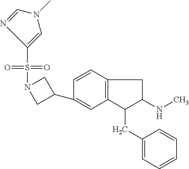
C1=CC2=C(C=C1C1CN(S(=O)(=O)C3=CN(C)C=N3)C1)C(CC1=CC=CC=C1)C(NC)C2
